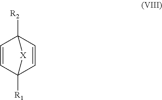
C1=CC2([R2])C=CC1([R1])[X]2
